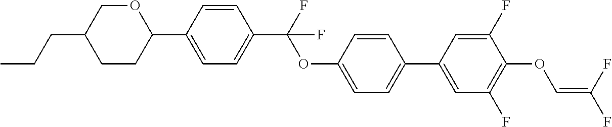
C1CC(C2=CC=C(C(F)(OC3=CC=C(C4=CC(F)=C(OC=C(F)F)C(F)=C4)C=C3)F)C=C2)OCC1CCC
